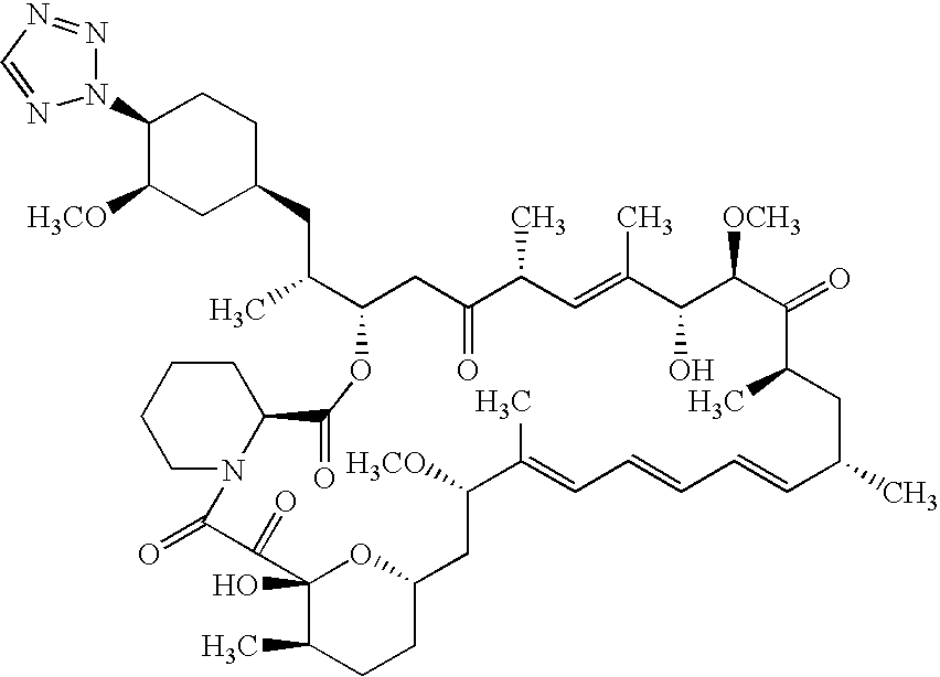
C1(N2N=NC=N2)C([H3CO])CC(CC(C)C2CC(=O)C(C)C=C(C)C(O)C([OCH3])C(=O)C(C)CC(C)C=CC=CC=C(C)C([H3CO])CC3OC(O)(C(C)CC3)C(=O)C(=O)N3C(CCCC3)C(=O)O2)CC1
